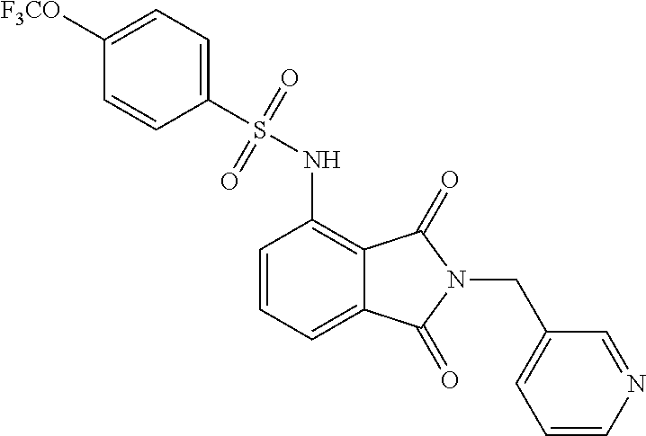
C1=CN=CC(CN2C(=O)C3=C(NS(=O)(=O)C4=CC=C([F3CO])C=C4)C=CC=C3C2=O)=C1
